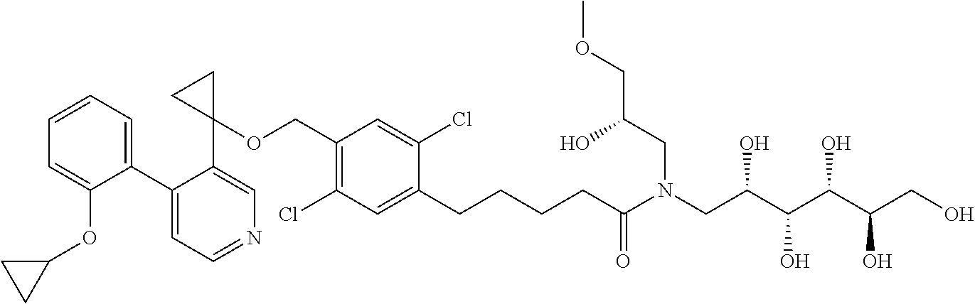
C1(C2=CC=CC=C2OC2CC2)=CC=NC=C1C1(OCC2=C(Cl)C=C(CCCCC(N(CC(O)COC)CC(C(O)C(O)C(O)CO)O)=O)C(Cl)=C2)CC1
